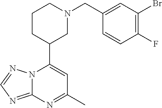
N12C(=NC=N1)N=C(C)C=C2C1CN(CC2=CC(Br)=C(F)C=C2)CCC1
